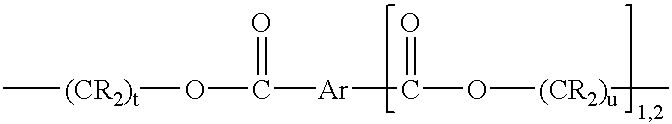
C[(CR2)t]OC(=O)[Ar]C(=O)O[(CR2)u]C
